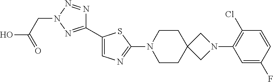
C1(C2=CN=C(N3CCC4(CC3)CN(C3=C(Cl)C=CC(F)=C3)C4)S2)=NN(CC(O)=O)N=N1
